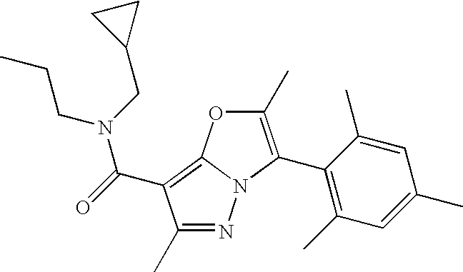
C1(C)=C(C2=C(C)C=C(C)C=C2C)N2C(=C(C(=O)N(CC3CC3)CCC)C(C)=N2)O1
